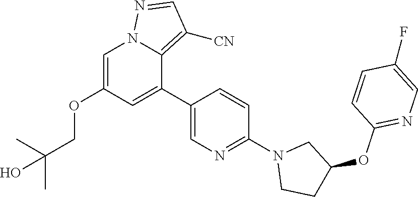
C1=C(OCC(O)(C)C)C=C(C2=CN=C(N3CC(OC4=NC=C(F)C=C4)CC3)C=C2)C2=C([CN])C=NN12
